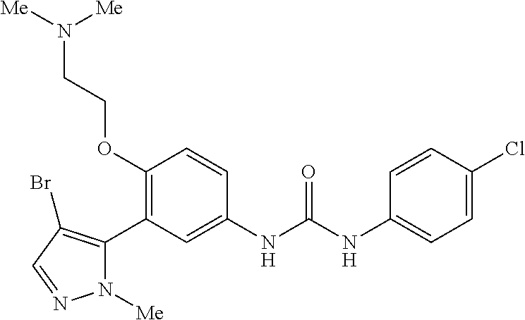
C1(OCCN([Me])[Me])=C(C2=C(Br)C=NN2[Me])C=C(NC(=O)NC2=CC=C(Cl)C=C2)C=C1
